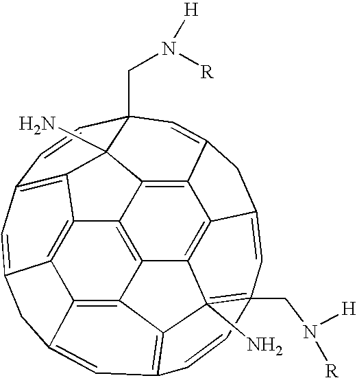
C12=C3C4=C5C6=C1C1=C7C=C6CC5=CC5=C4C4(N)=C(CN([R])[H])(C=C6C(=C34)C3=C2C1(N)C(CN([R])[H])(C=C3C6)C=C7)C=C5
